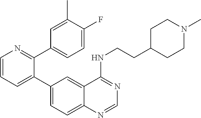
C1=CN=C(C2=CC=C(F)C(C)=C2)C(C2=CC=C3C(=C2)C(NCCC2CCN(C)CC2)=NC=N3)=C1
